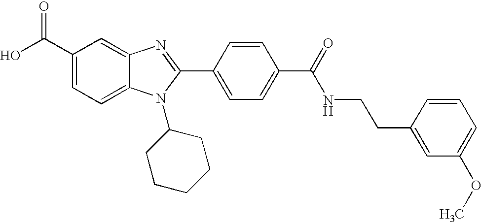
C1(C(O)=O)=CC=C2C(=C1)N=C(C1=CC=C(C(=O)NCCC3=CC(OC)=CC=C3)C=C1)N2C1CCCCC1
